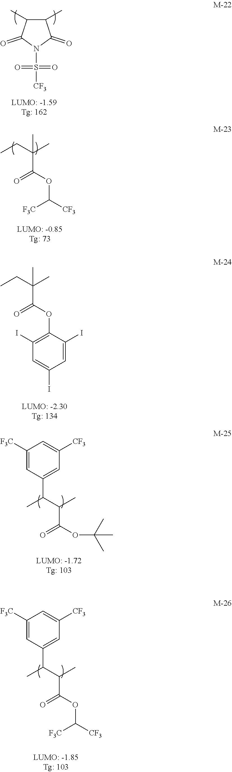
CCC(C)(C(=O)OC([F3C])[CF3])C.CCC(C)(C(=O)OC1=C(I)C=C(I)C=C1I)C.C1(C)C(C)C(=O)N(S(=O)(=O)[CF3])C1=O.C1([F3C])=CC(C(C)C(C)C(=O)OC(C)(C)C)=CC([CF3])=C1.C1([F3C])=CC(C(C)C(C)C(=O)OC([F3C])[CF3])=CC([CF3])=C1
